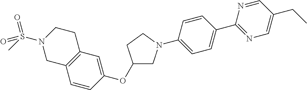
C1=CC(OC2CN(C3=CC=C(C4=NC=C(CC)C=N4)C=C3)CC2)=CC2=C1CN(S(C)(=O)=O)CC2
